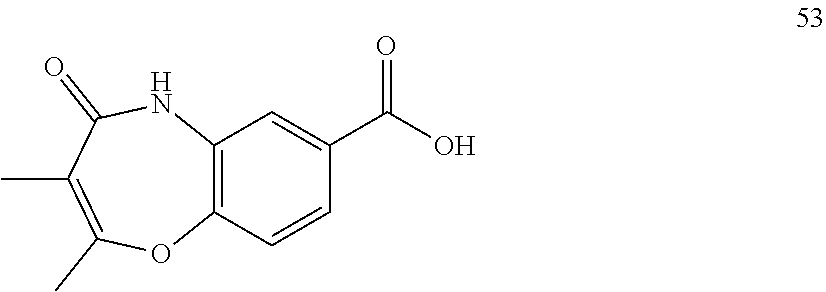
C12=C(C=CC(C(O)=O)=C1)OC(C)=C(C)C(=O)N2
